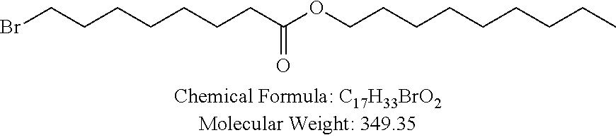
BrCCCCCCCC(OCCCCCCCCC)=O
